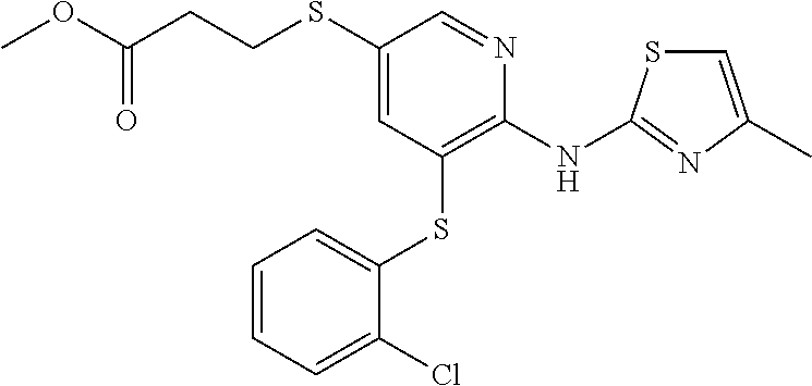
C1=CC=C(Cl)C(SC2=C(NC3=NC(C)=CS3)N=CC(SCCC(OC)=O)=C2)=C1
